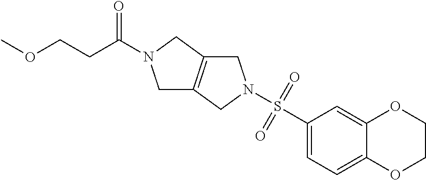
C1C2=C(CN1C(CCOC)=O)CN(S(C1=CC=C3C(=C1)OCCO3)(=O)=O)C2
